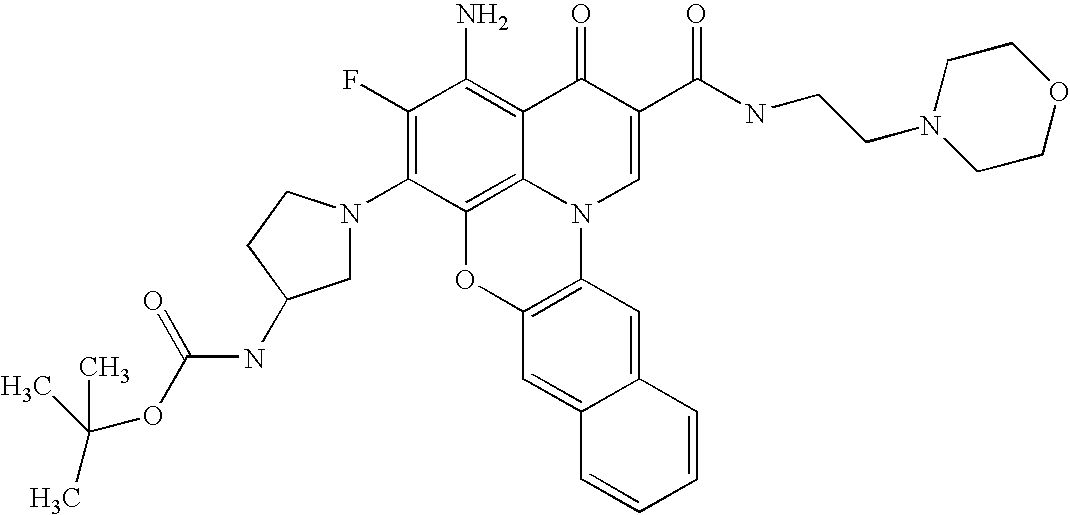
C1(F)=C(N2CC(NC(OC(C)(C)C)=O)CC2)C2=C3C(=C1N)C(=O)C(C(NCCN1CCOCC1)=O)=CN3C1=C(O2)C=C2C(=C1)C=CC=C2
